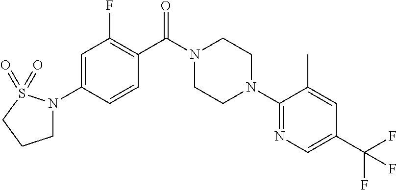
C1=C(N2CCCS2(=O)=O)C=CC(C(N2CCN(C3=NC=C(C(F)(F)F)C=C3C)CC2)=O)=C1F
